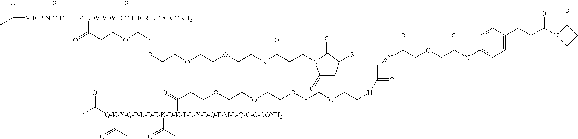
CC([V-E-P-N-C-D-I-H-V-K-W-V-W-E-C-F-E-R-L-YaI-CONH2]1(C(=O)CCOCCOCCOCCOCCNC(CCN2C(=O)CC(SCC(C(NCCOCCOCCOCCOCCC(=O)[Q-K-Y-Q-P-L-D-E-K-D-K-T-L-Y-D-Q-F-M-L-Q-Q-G-CONH2](C(C)=O)(C(C)=O)C(=O)C)=O)NC(COCC(NC3=CC=C(CCC(N4CCC4=O)=O)C=C3)=O)=O)C2=O)=O)SS1)=O
